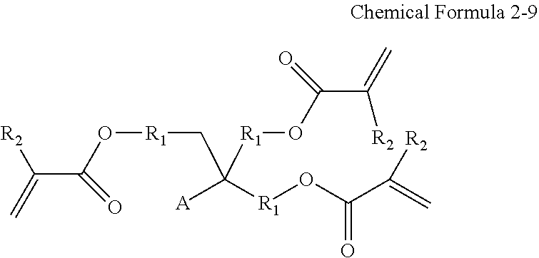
C(C(O[R1]CC([R1]OC(C([R2])=C)=O)([A])[R1]OC(C(=C)[R2])=O)=O)([R2])=C
